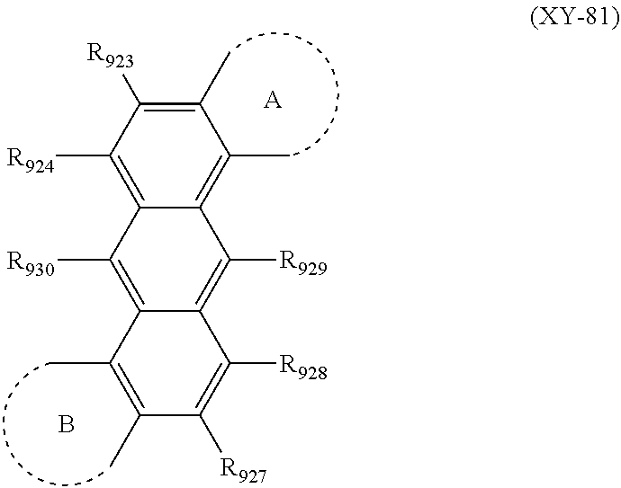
C12=C([R929])C3=C(C)C(C)=C([R923])C([R924])=C3C([R930])=C1C(C)=C(C)C([R927])=C2[R928].B.[A]
